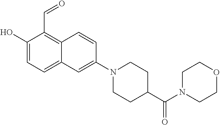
C1(O)=CC=C2C(=C1C=O)C=CC(N1CCC(C(=O)N3CCOCC3)CC1)=C2
